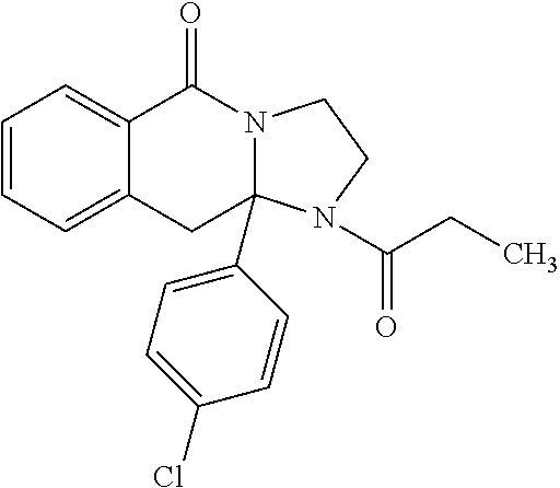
C1=CC=C2C(=C1)C(=O)N1C(C3=CC=C(Cl)C=C3)(C2)N(C(=O)CC)CC1
